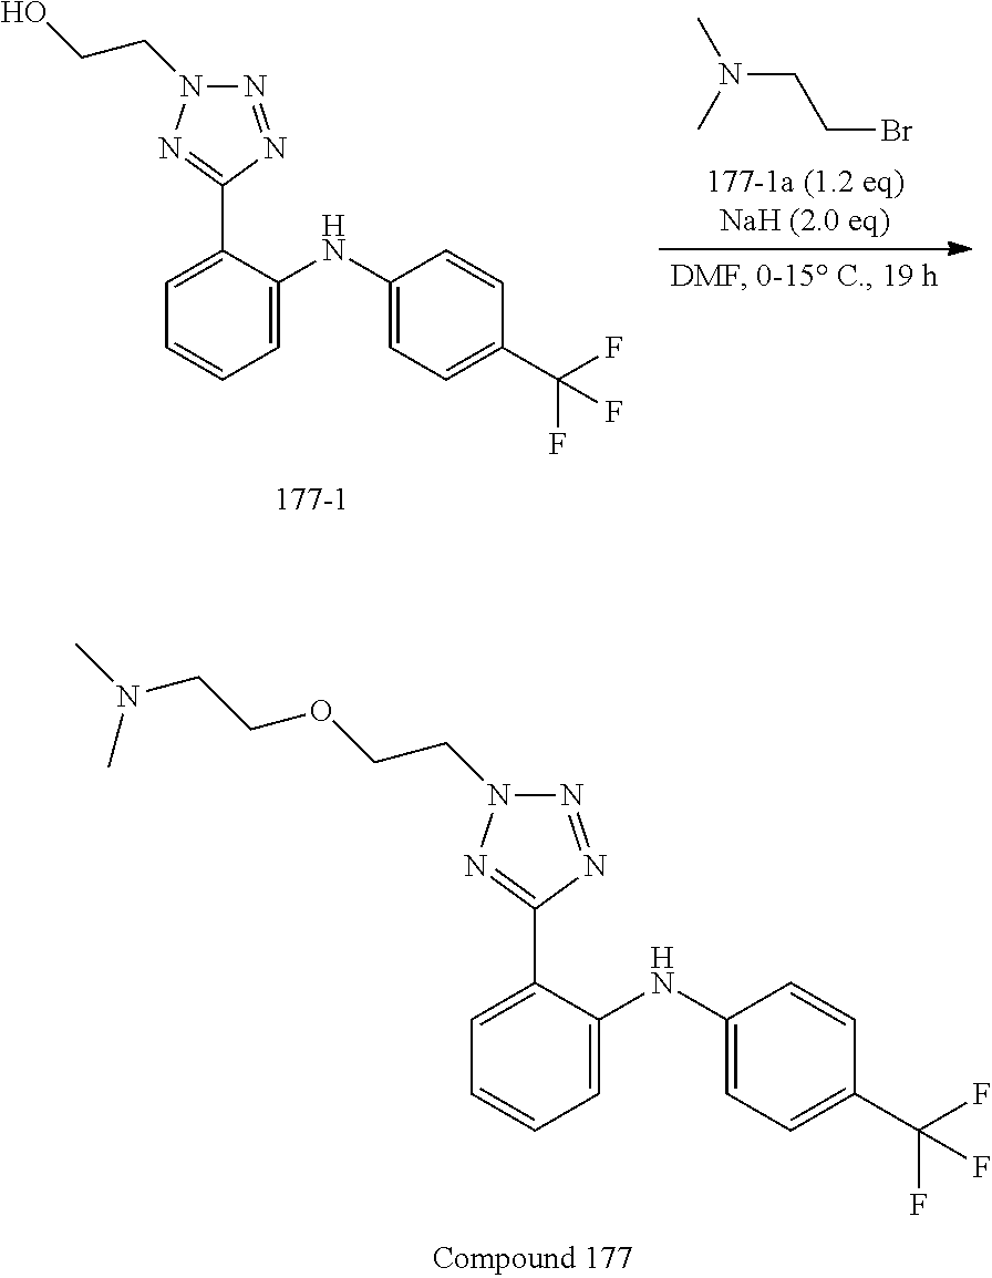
C1=C(C2=NN(CCOCCN(C)C)N=N2)C(NC2=CC=C(C(F)(F)F)C=C2)=CC=C1.N(CCBr)(C)C.C1=C(C2=NN(CCO)N=N2)C(NC2=CC=C(C(F)(F)F)C=C2)=CC=C1
